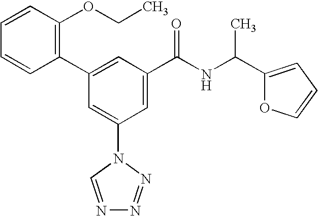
C1(C2=CC(C(NC(C3=CC=CO3)C)=O)=CC(N3C=NN=N3)=C2)=C(OCC)C=CC=C1
